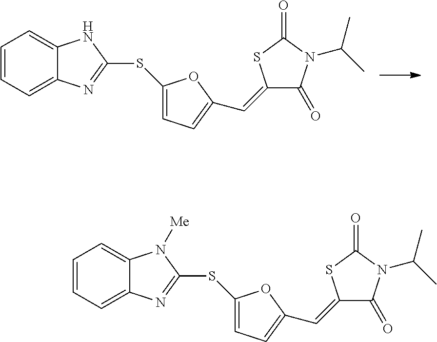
C1=CC=C2C(=C1)NC(SC1=CC=C(C=C3C(=O)N(C(C)C)C(=O)S3)O1)=N2.C1=CC=C2C(=C1)N([Me])C(SC1=CC=C(C=C3C(=O)N(C(C)C)C(=O)S3)O1)=N2
